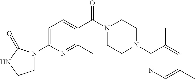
C1=C(N2CCNC2=O)N=C(C)C(C(N2CCN(C3=NC=C(C)C=C3C)CC2)=O)=C1
